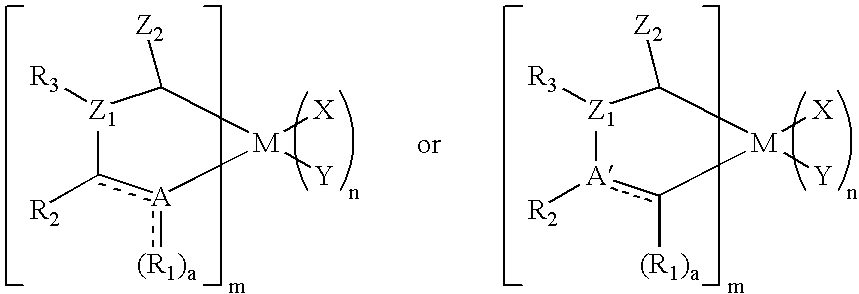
[Z1]1([R3])c([R2])[A](:[(R1)a])[M]([X])([Y])C1[Z2].[Z1]1([R3])[A]([R2])c([(R1)a])[M]([X])([Y])C1[Z2]
